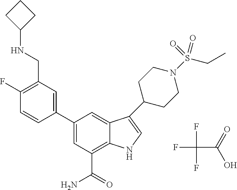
FC(C(=O)O)(F)F.C1(F)=C(CNC2CCC2)C=C(C2=CC(C(=O)N)=C3C(=C2)C(C2CCN(S(CC)(=O)=O)CC2)=CN3)C=C1
